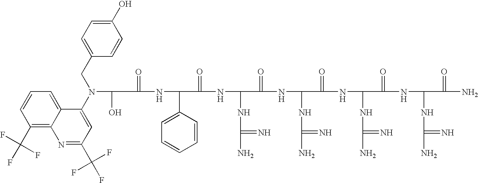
C(=O)(NC(C1=CC=CC=C1)C(=O)NC(NC(N)=N)C(=O)NC(NC(N)=N)C(=O)NC(NC(N)=N)C(=O)NC(NC(N)=N)C(=O)N)C(O)N(C1=CC(C(F)(F)F)=NC2=C(C(F)(F)F)C=CC=C12)CC1=CC=C(O)C=C1
